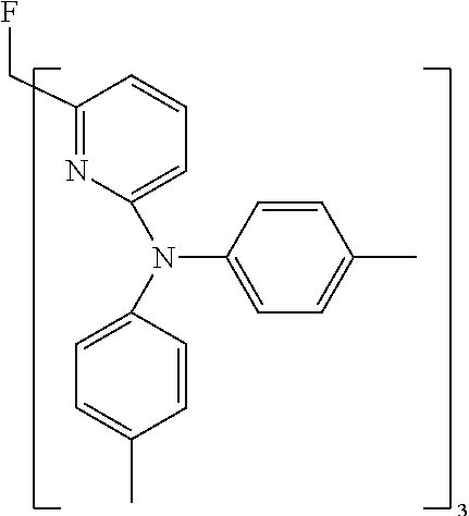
C1(CF)=NC(N(C2=CC=C(C)C=C2)C2=CC=C(C)C=C2)=CC=C1
